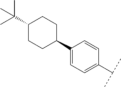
C1(C2CCC(C(C)(C)C)CC2)=CC=C(C(C)C)C=C1
